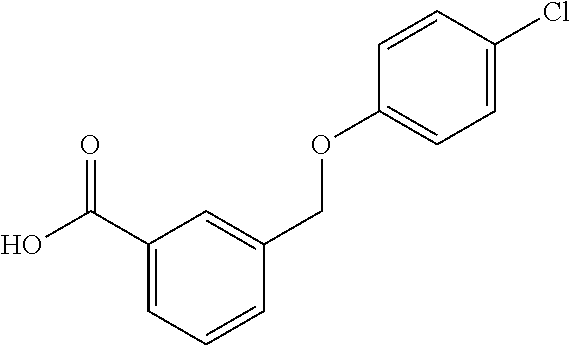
C1(C(O)=O)=CC=CC(COC2=CC=C(Cl)C=C2)=C1
